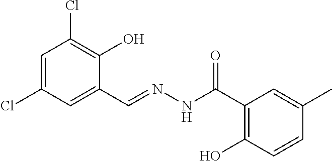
C1=C(Cl)C=C(C=NNC(C2=C(O)C=CC(C)=C2)=O)C(O)=C1Cl
